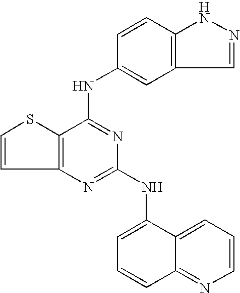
C12=C(C(NC3=CC4=C(C=C3)NN=C4)=NC(NC3=CC=CC4=NC=CC=C34)=N1)SC=C2
